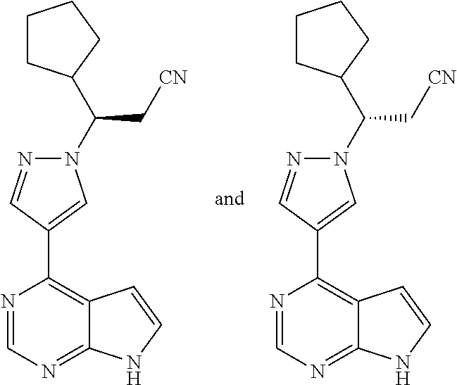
N1(C(C[CN])C2CCCC2)N=CC(C2=C3C(=NC=N2)NC=C3)=C1.N1(C(C[CN])C2CCCC2)N=CC(C2=C3C(=NC=N2)NC=C3)=C1
